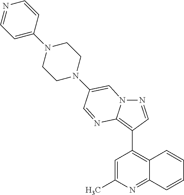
N1=CC(C2=C3C(=NC(C)=C2)C=CC=C3)=C2N1C=C(N1CCN(C3=CC=NC=C3)CC1)C=N2
